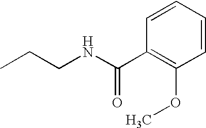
C1(C(NCCC)=O)=C(OC)C=CC=C1
